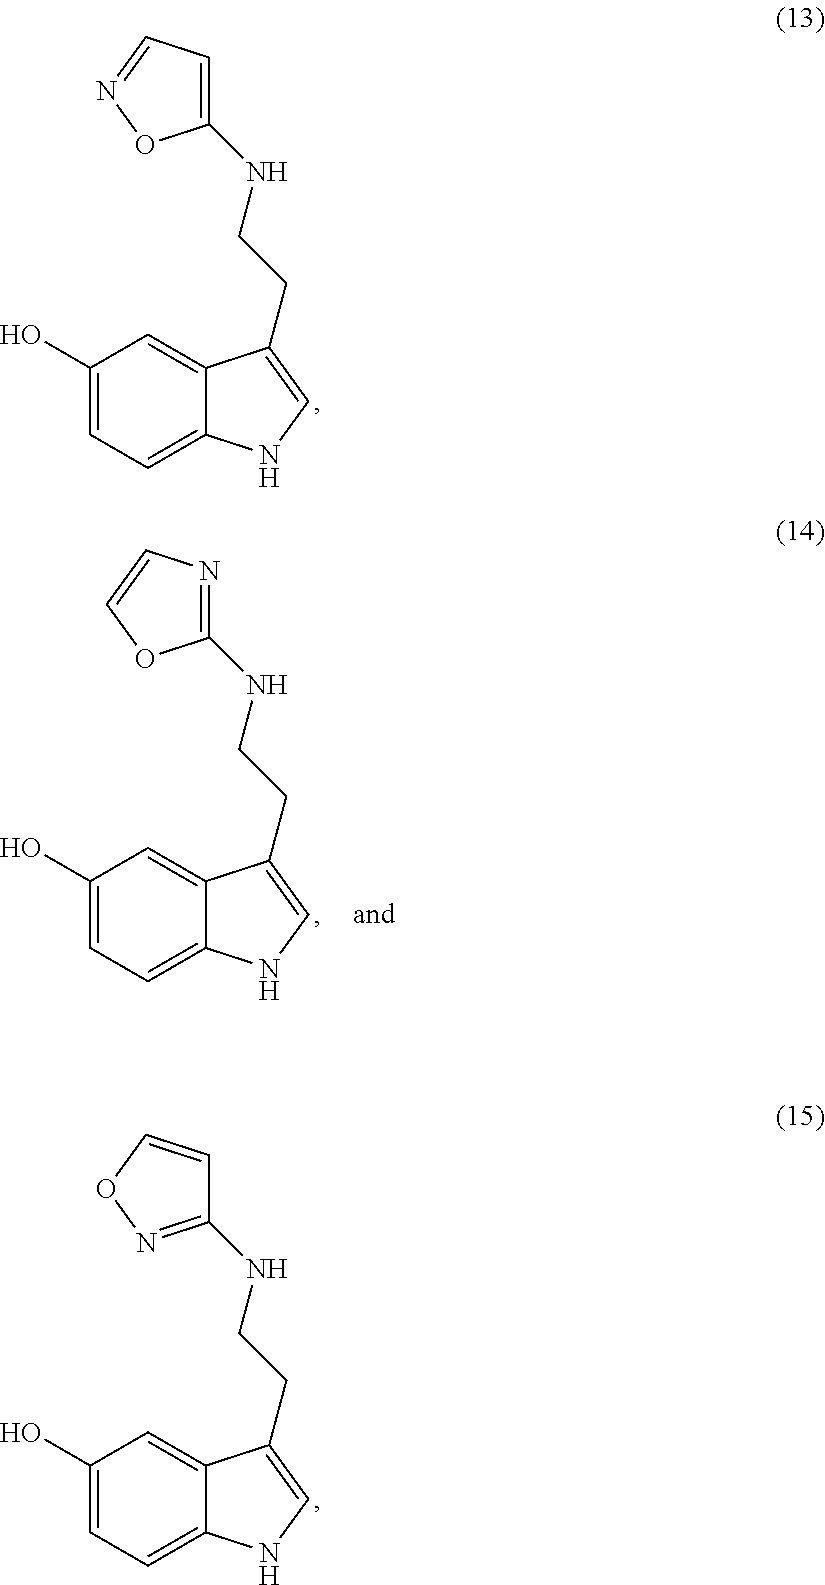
C1(O)=CC=C2C(=C1)C(CCNC1=CC=NO1)=CN2.C1(O)=CC=C2C(=C1)C(CCNC1=NOC=C1)=CN2.C1(O)=CC=C2C(=C1)C(CCNC1=NC=CO1)=CN2
